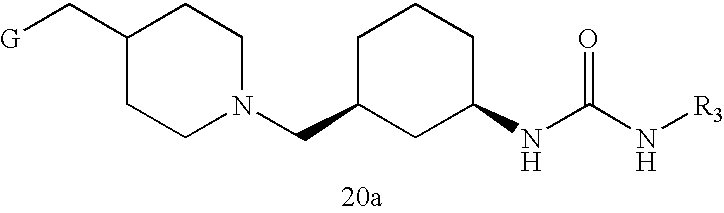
[G]CC1CCN(CC2CC(NC(N[R3])=O)CCC2)CC1
